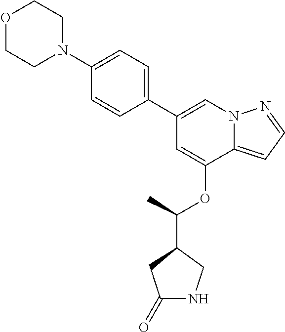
C1=C(OC(C)C2CNC(=O)C2)C2=CC=NN2C=C1C1=CC=C(N2CCOCC2)C=C1
